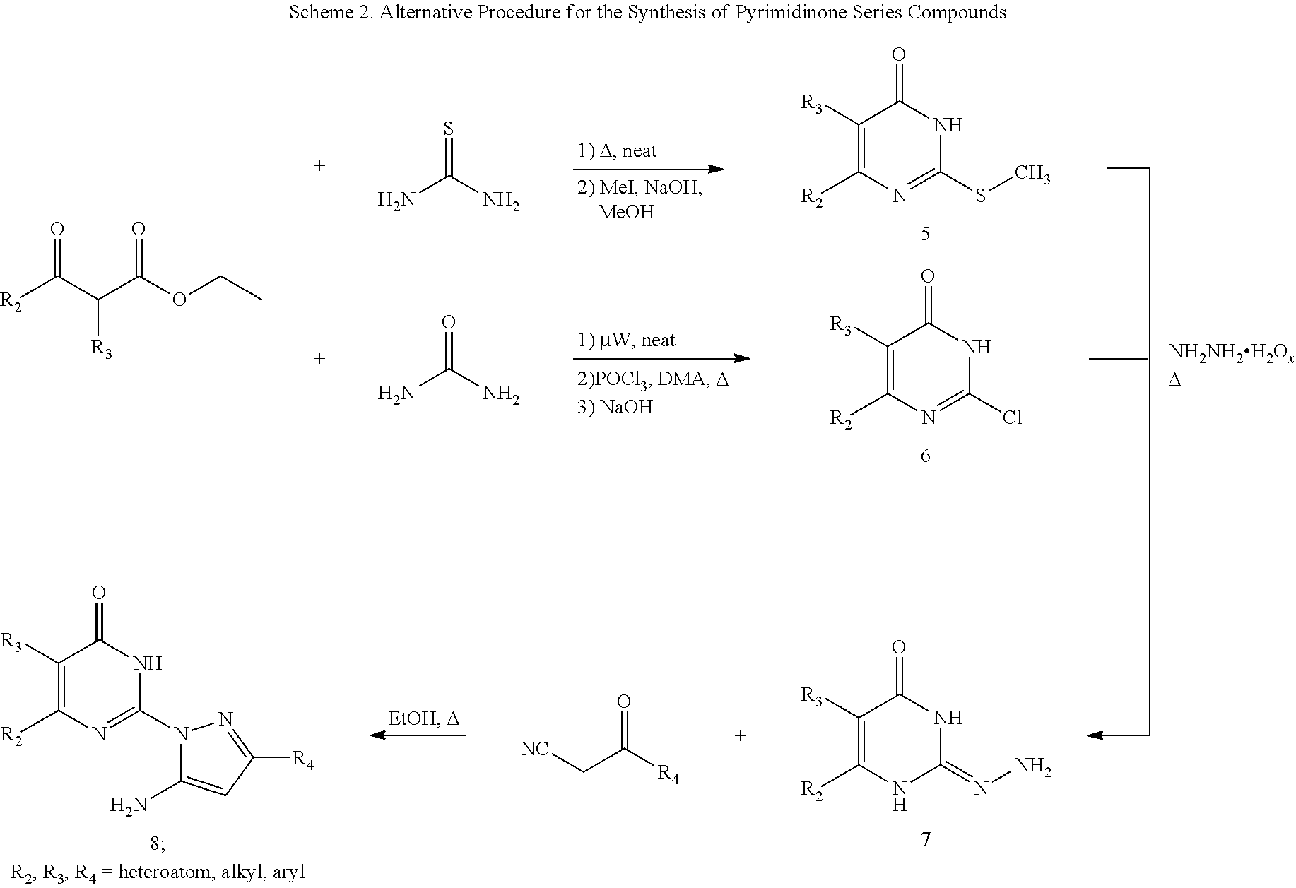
C1([R3])=C([R2])N=C(N2C(N)=CC([R4])=N2)NC1=O.C1([R3])=C([R2])NC(=NN)NC1=O.O=C([R4])C[NC].C1([R3])=C([R2])N=C(Cl)NC1=O.C1([R3])=C([R2])N=C(SC)NC1=O.S=C(N)N.O=C(N)N.[R2]C(C(C(OCC)=O)[R3])=O
